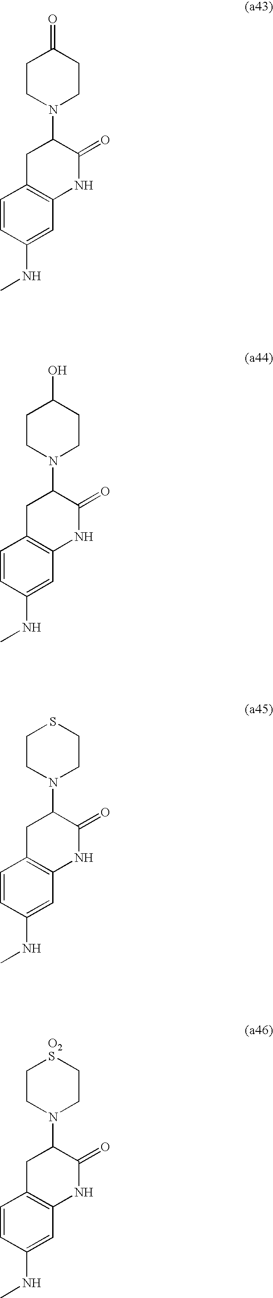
C1=CC(NC)=CC2=C1CC(N1CCC(=O)CC1)C(=O)N2.C1=CC(NC)=CC2=C1CC(N1CCC(O)CC1)C(=O)N2.C1=CC(NC)=CC2=C1CC(N1CCSCC1)C(=O)N2.C1=CC(NC)=CC2=C1CC(N1CC[O2S]CC1)C(=O)N2
